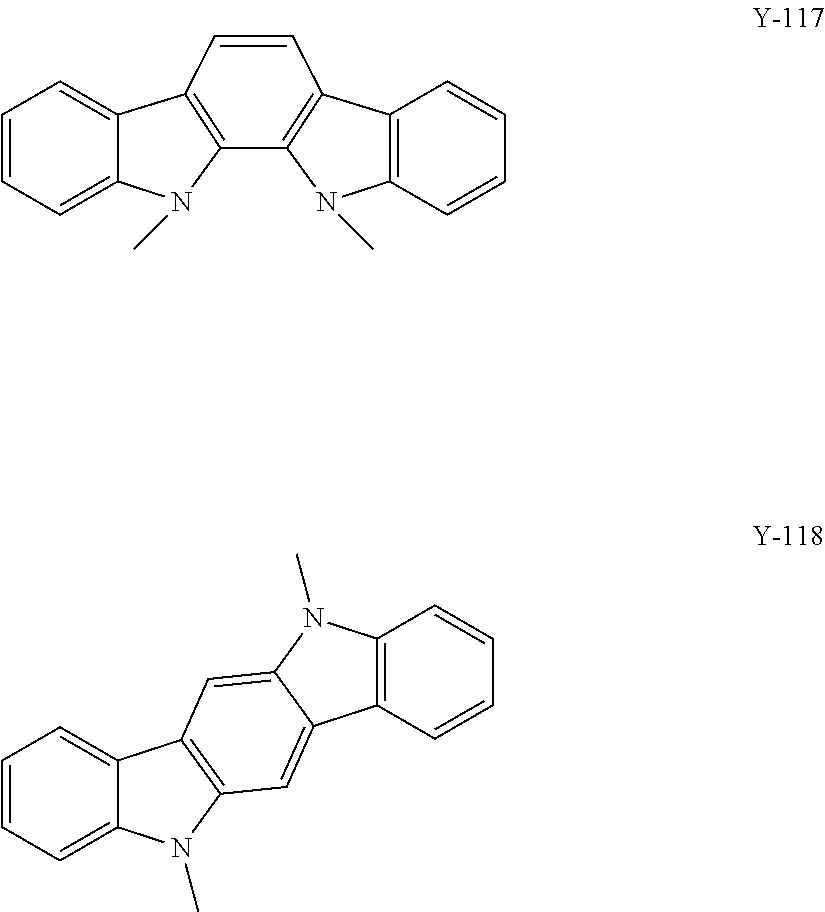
C1=CC=C2C(=C1)C1=C(N2C)C2=C(C3=C(C=CC=C3)N2C)C=C1.C1=CC=C2C(=C1)C1=C(N2C)C=C2C(=C1)N(C)C1=C2C=CC=C1
